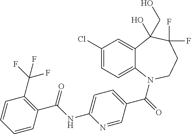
C12=CC(Cl)=CC=C1N(C(=O)C1=CC=C(NC(C3=C(C(F)(F)F)C=CC=C3)=O)N=C1)CCC(F)(F)C2(O)CO
